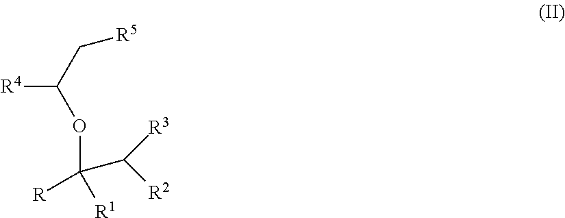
[R4]C(OC([R])(C([R2])[R3])[R1])C[R5]
